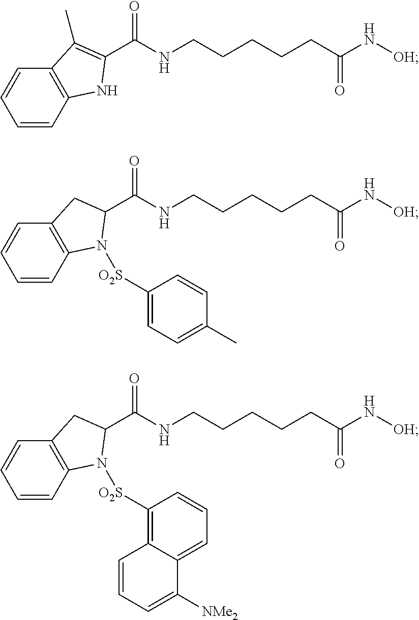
C1=CC2=C(C=C1)CC(C(NCCCCCC(N[OH])=O)=O)N2[O2S]C1=CC=C(C)C=C1.C1=CC2=C(C=C1)CC(C(NCCCCCC(N[OH])=O)=O)N2[O2S]C1=C2C(=CC=C1)C([NMe2])=CC=C2.N1C(C(NCCCCCC(N[OH])=O)=O)=C(C)C2=C1C=CC=C2
